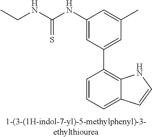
C1(NC(NCC)=S)=CC(C2=C3C(=CC=C2)C=CN3)=CC(C)=C1
